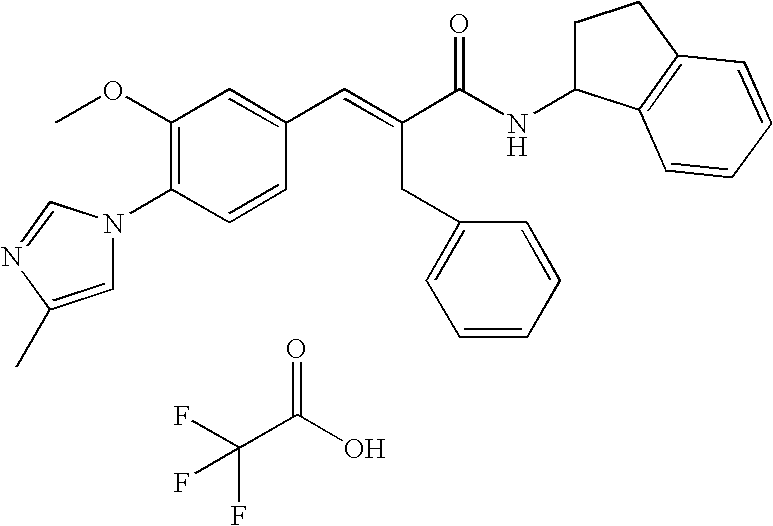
FC(C(O)=O)(F)F.C1(OC)=C(N2C=C(C)N=C2)C=CC(C=C(C(NC2CCC3=C2C=CC=C3)=O)CC2=CC=CC=C2)=C1
